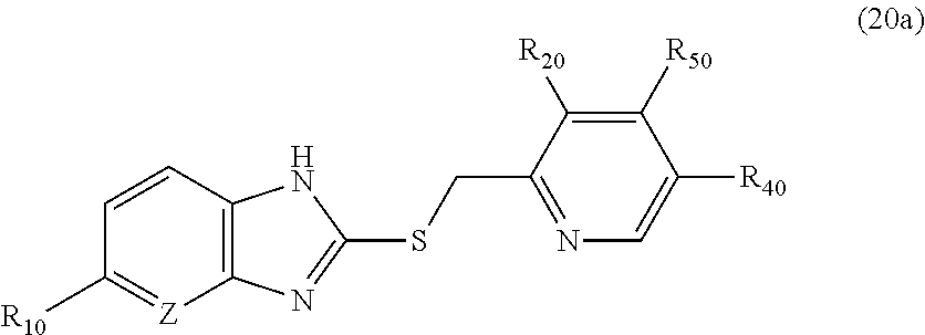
C1=CC([R10])=[Z]C2=C1NC(SCC1=NC=C([R40])C([R50])=C1[R20])=N2
